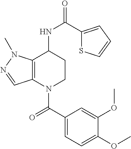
C1(C(=O)N2CCC(NC(=O)C3=CC=CS3)C3=C2C=NN3C)=CC=C(OC)C(OC)=C1
